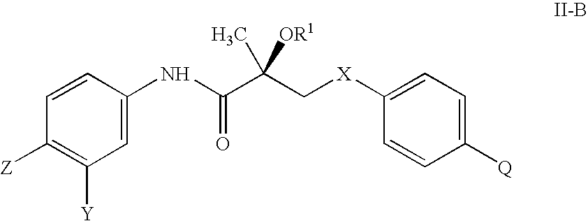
C1(NC(C(C[X]C2=CC=C([Q])C=C2)(C)[OR1])=O)=CC([Y])=C([Z])C=C1
